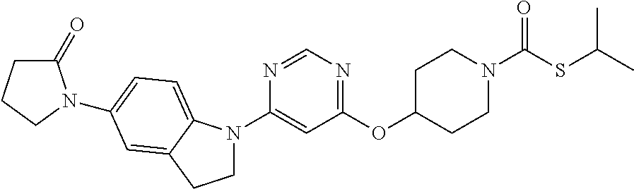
C1(=O)CCCN1C1=CC=C2N(C3=CC(OC4CCN(C(=O)SC(C)C)CC4)=NC=N3)CCC2=C1
